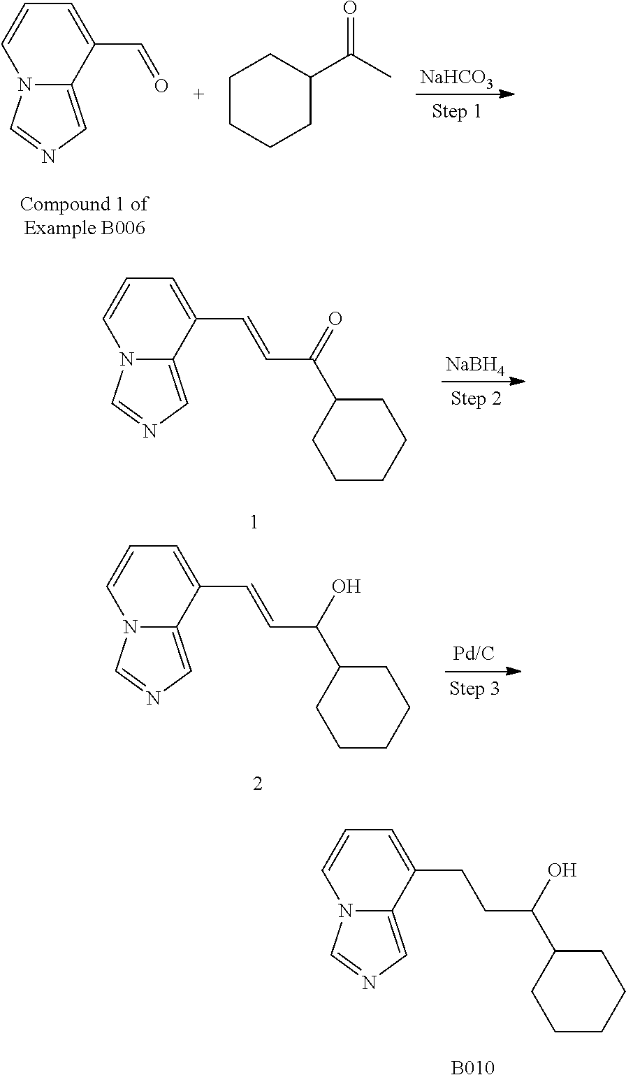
N12C(=CN=C1)C(C=O)=CC=C2.[NaHCO3].C1CCCC(C(C)=O)C1.N12C(=CN=C1)C(C=CC(C1CCCCC1)=O)=CC=C2.[NaBH4].N12C(=CN=C1)C(C=CC(C1CCCCC1)O)=CC=C2.N12C(=CN=C1)C(CCC(C1CCCCC1)O)=CC=C2.[B010]
